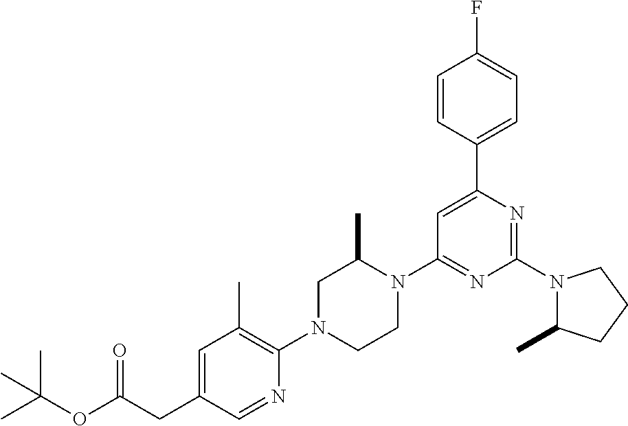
N1(C2=NC(C3=CC=C(F)C=C3)=CC(N3C(C)CN(C4=C(C)C=C(CC(OC(C)(C)C)=O)C=N4)CC3)=N2)C(C)CCC1
